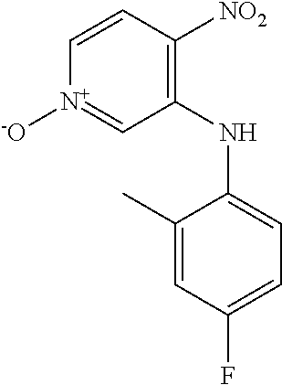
C1=CC([NO2])=C(NC2=CC=C(F)C=C2C)C=[N+]1[-O]
